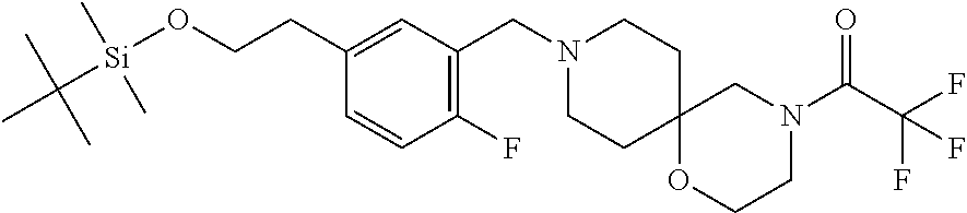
C1CC2(CCN1CC1=C(F)C=CC(CCO[Si](C(C)(C)C)(C)C)=C1)CN(C(=O)C(F)(F)F)CCO2
